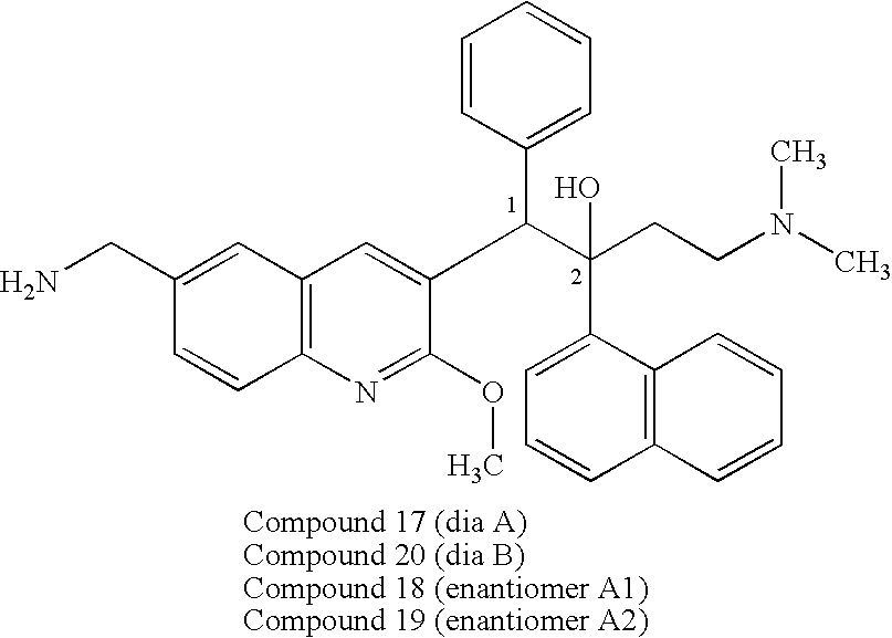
C12=C(N=C(OC)C(C(C(CCN(C)C)(O)C3=CC=CC4=C3C=CC=C4)C3=CC=CC=C3)=C1)C=CC(CN)=C2
